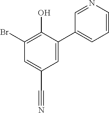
C1(C2=CC=CN=C2)=CC(C#N)=CC(Br)=C1O
